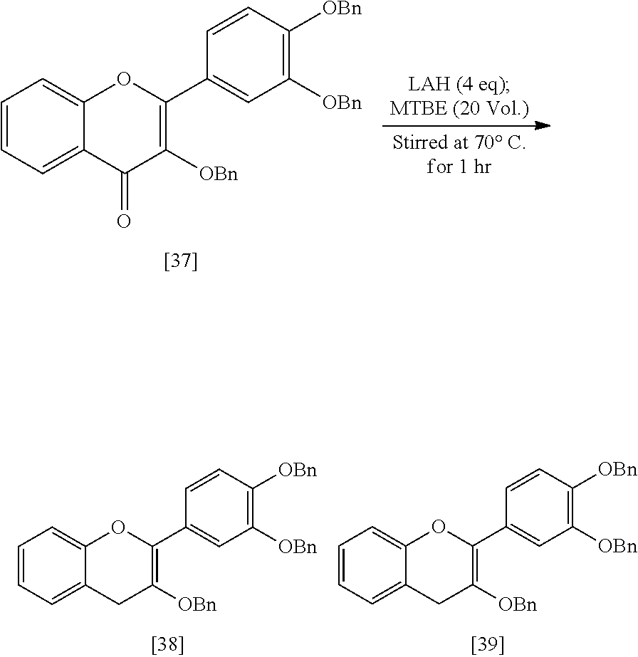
C1=CC=C2C(=C1)OC(C1=CC([OBn])=C([OBn])C=C1)=C([OBn])C2=O.C1=CC=C2C(=C1)OC(C1=CC([OBn])=C([OBn])C=C1)=C([OBn])C2.C1=CC=C2C(=C1)OC(C1=CC([OBn])=C([OBn])C=C1)=C([OBn])C2
